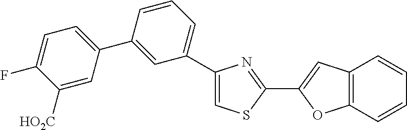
C1([HO2C])=CC(C2=CC(C3=CSC(C4=CC5=C(O4)C=CC=C5)=N3)=CC=C2)=CC=C1F
